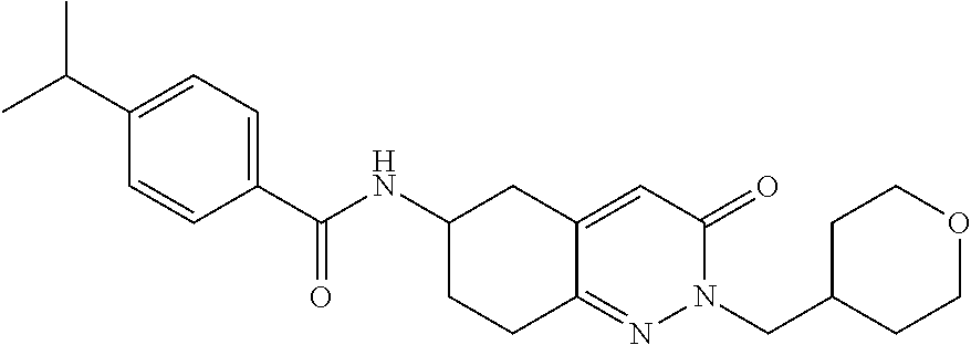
C1(C(C)C)=CC=C(C(NC2CCC3=NN(CC4CCOCC4)C(=O)C=C3C2)=O)C=C1
